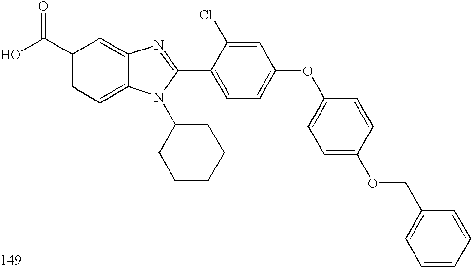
OC(C1=CC=C2C(=C1)N=C(C1=CC=C(OC3=CC=C(OCC4=CC=CC=C4)C=C3)C=C1Cl)N2C1CCCCC1)=O
